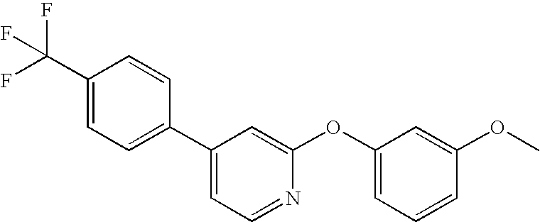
C1=CC(C2=CC=NC(OC3=CC=CC(OC)=C3)=C2)=CC=C1C(F)(F)F
